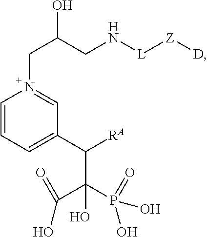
C1=CC=C(C([RA])C(P(O)(=O)O)(C(=O)O)O)C=N1CC(CN[L][Z][D])O
